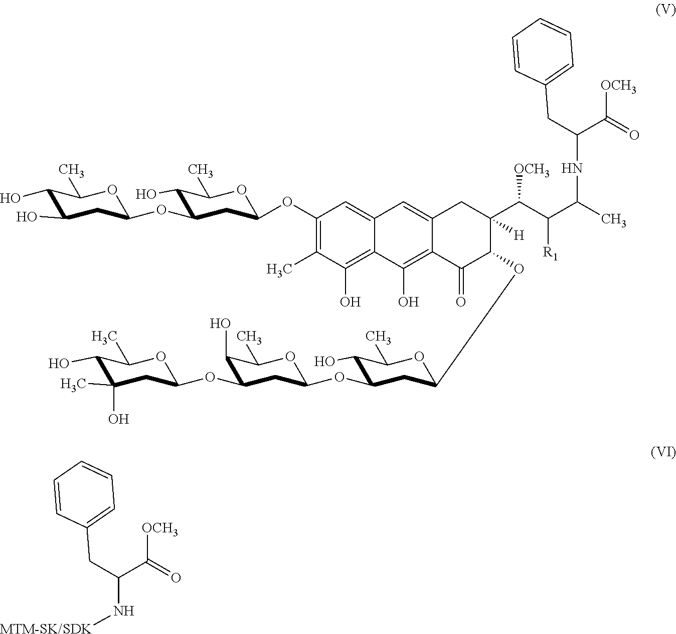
C1(O)C(O)CC(OC2C(O)C(C)OC(OC3=C(C)C(O)=C4C(=C3)C=C3C(=C4O)C(=O)C(OC4CC(OC5CC(OC6CC(C)(O)C(O)C(C)O6)C(O)C(C)O5)C(O)C(C)O4)C(C(C(C(C)NC(C(=O)[OCH3])CC4=CC=CC=C4)[R1])[OCH3])([H])C3)C2)OC1C.N(C(C(=O)[OCH3])CC1=CC=CC=C1)[MTM-SK/SDK]
